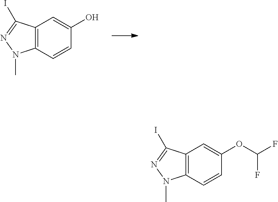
C12=C(C=CC(O)=C1)N(C)N=C2I.C12=C(C=CC(OC(F)F)=C1)N(C)N=C2I
